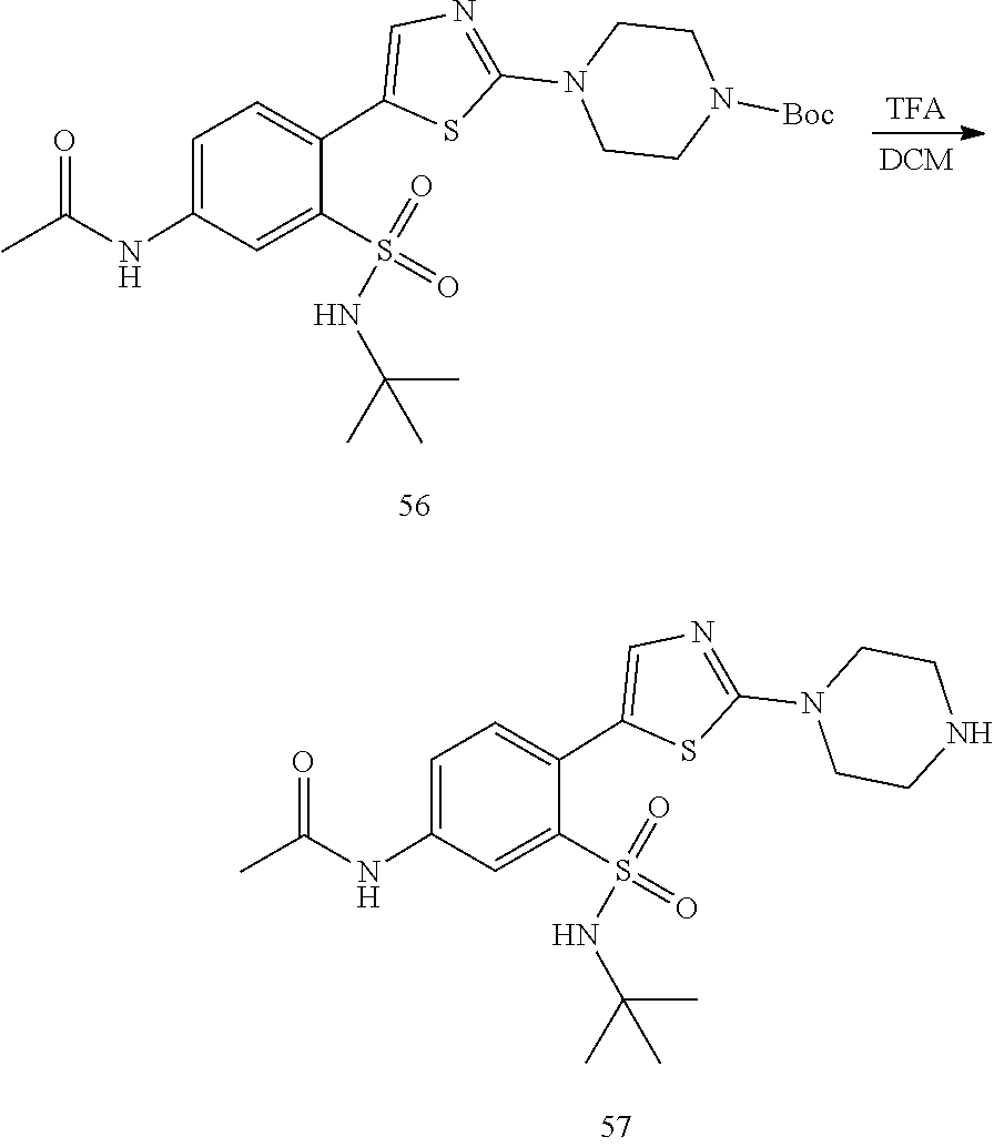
S(=O)(NC(C)(C)C)(C1=CC(NC(=O)C)=CC=C1C1=CN=C(N2CCN([Boc])CC2)S1)=O.S(=O)(NC(C)(C)C)(C1=CC(NC(=O)C)=CC=C1C1=CN=C(N2CCNCC2)S1)=O
